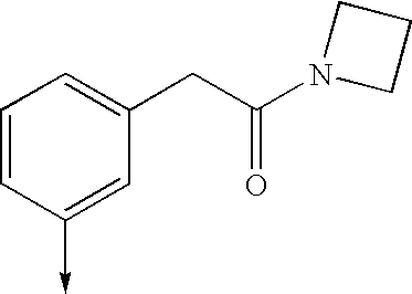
C1=CC(->C)=CC(CC(N2CCC2)=O)=C1
